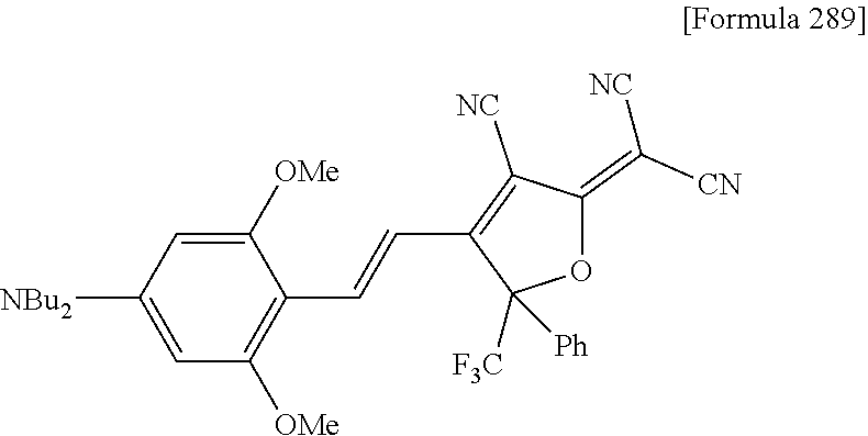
C1=C([OMe])C(C=CC2=C([NC])C(=C([CN])[NC])OC2([F3C])[Ph])=C([OMe])C=C1[NBu2]
